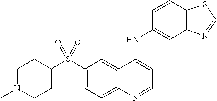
C1(S(C2CCN(C)CC2)(=O)=O)=CC=C2C(=C1)C(NC1=CC3=C(C=C1)SC=N3)=CC=N2
